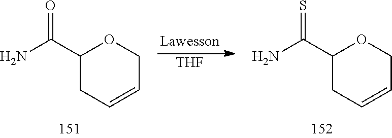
C1(C(N)=O)CC=CCO1.[THF].C1(C(N)=S)CC=CCO1
